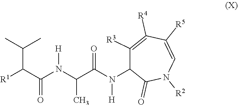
[R1]C(C(N(C(C(N(C1C([R3])=C([R4])C([R5])=CN([R2])C1=O)[H])=O)C)[H])=O)C(C)C
